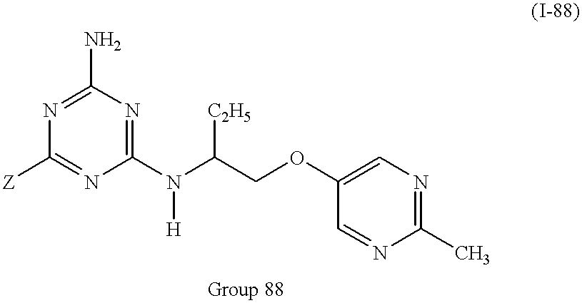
C1(N)=NC([Z])=NC(N(C(COC2=CN=C(C)N=C2)[C2H5])[H])=N1
